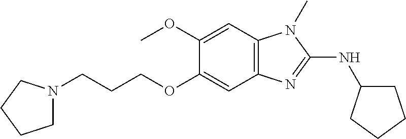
C1N(CCCOC2=CC3=C(C=C2OC)N(C)C(NC2CCCC2)=N3)CCC1
